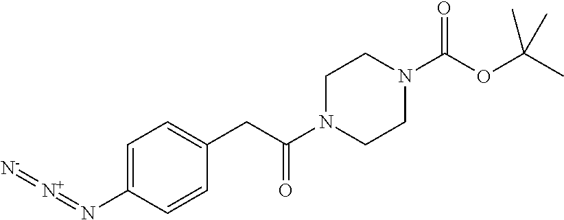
C1=C(N=[N+]=[N-])C=CC(CC(N2CCN(C(OC(C)(C)C)=O)CC2)=O)=C1
